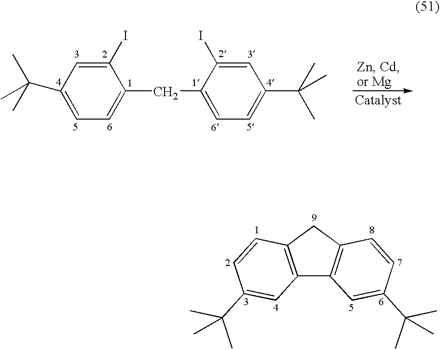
C1=C(C(C)(C)C)C=C(I)C(CC2=CC=C(C(C)(C)C)C=C2I)=C1.C12=C(CC3=C1C=C(C(C)(C)C)C=C3)C=CC(C(C)(C)C)=C2
